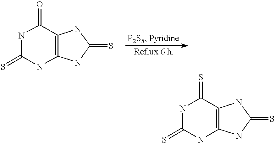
C12=C(C(=O)NC(=S)N1)NC(=S)N2.C12=C(C(=S)NC(=S)N1)NC(=S)N2
